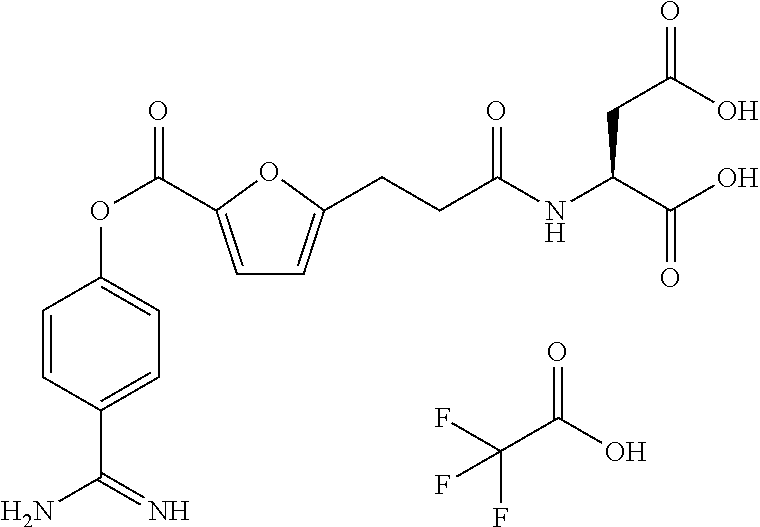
C1=C(C(OC2=CC=C(C(N)=N)C=C2)=O)OC(CCC(NC(C(O)=O)CC(=O)O)=O)=C1.FC(C(O)=O)(F)F
